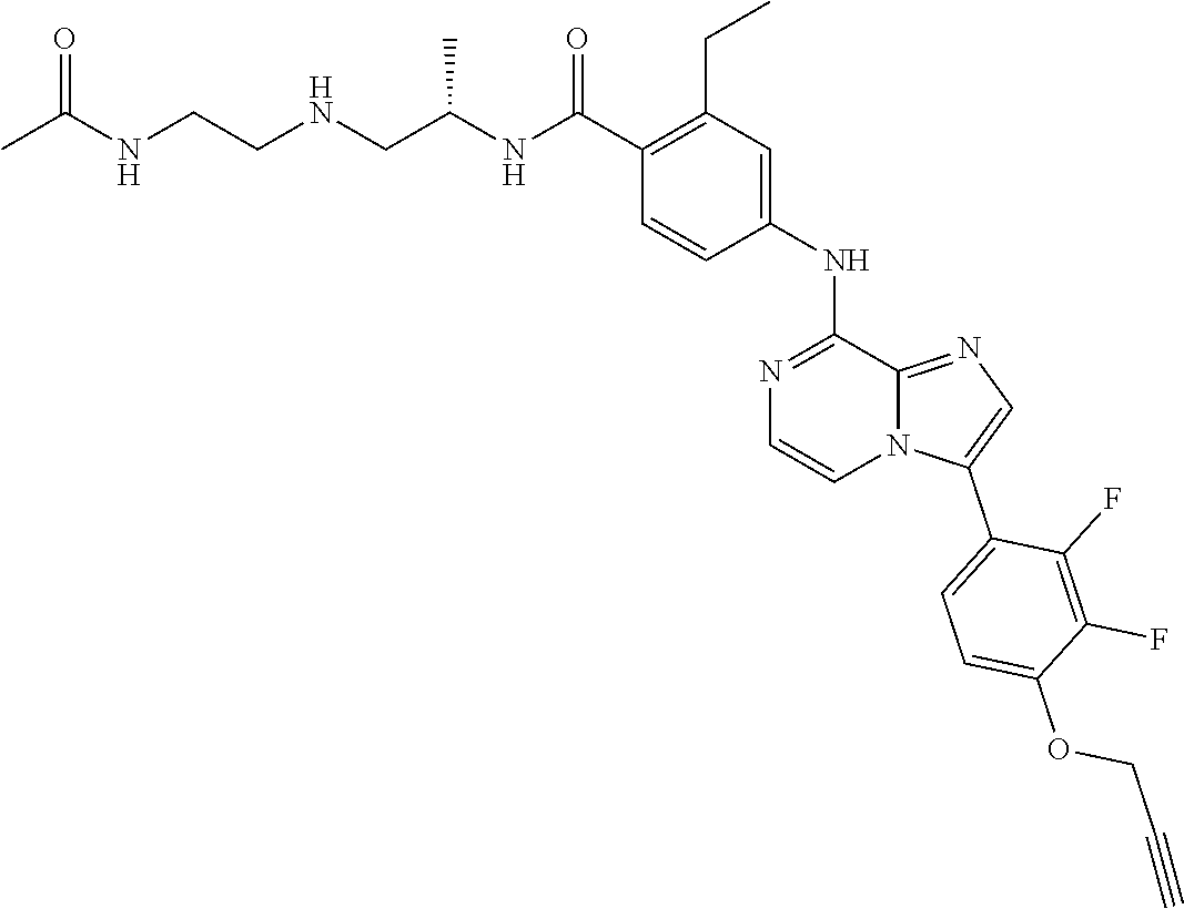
C1(C(NC(CNCCNC(C)=O)C)=O)=C(CC)C=C(NC2=NC=CN3C2=NC=C3C2=CC=C(OCC#C)C(F)=C2F)C=C1
